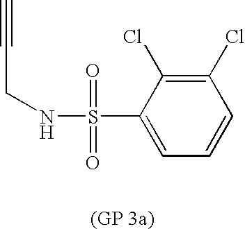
C#CCNS(=O)(=O)C1=CC=CC(Cl)=C1Cl
